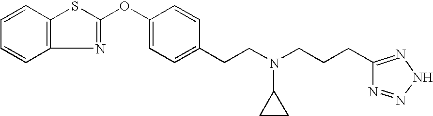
O(C1=CC=C(CCN(CCCC2=NNN=N2)C2CC2)C=C1)C1=NC2=C(S1)C=CC=C2
